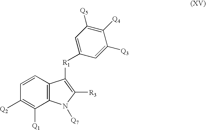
C12=C(C=CC([Q2])=C1[Q1])C([R1]C1=CC([Q5])=C([Q4])C([Q3])=C1)=C([R3])N2[Q7]
